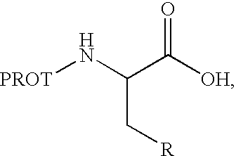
[PROT]NC(C([OH])=O)C[R]
